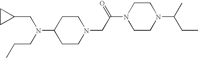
N1(CC(N2CCN(C(C)CC)CC2)=O)CCC(N(CCC)CC2CC2)CC1
